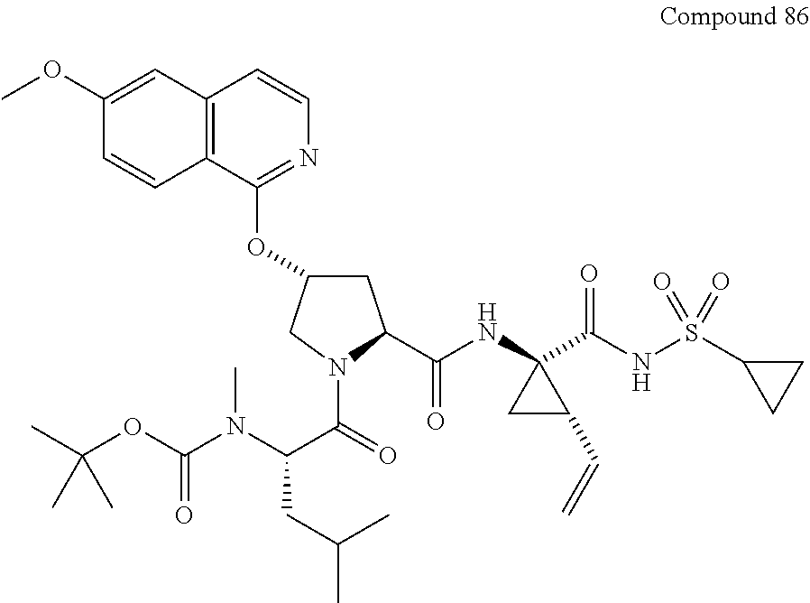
C1C(OC2=NC=CC3=C2C=CC(OC)=C3)CN(C(=O)C(N(C(OC(C)(C)C)=O)C)CC(C)C)C1C(NC1(C(NS(C2CC2)(=O)=O)=O)CC1C=C)=O
